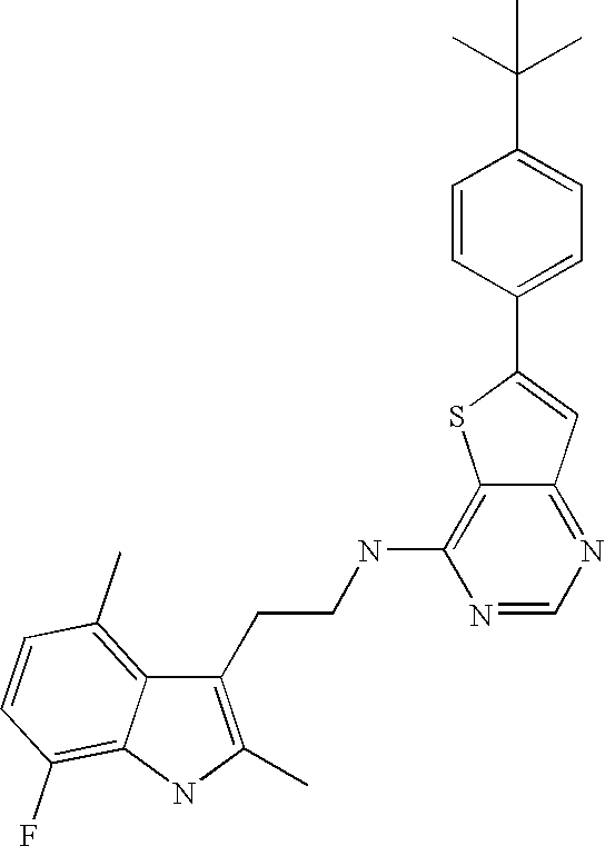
C1(CCNC2=C3C(=NC=N2)C=C(C2=CC=C(C(C)(C)C)C=C2)S3)=C(C)NC2=C(F)C=CC(C)=C12
